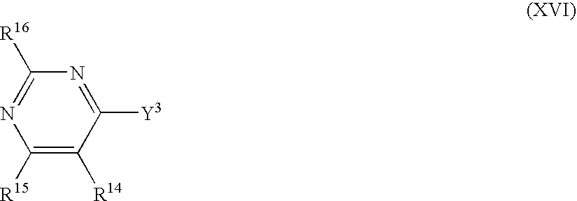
C1([R16])=NC([R15])=C([R14])C([Y3])=N1
